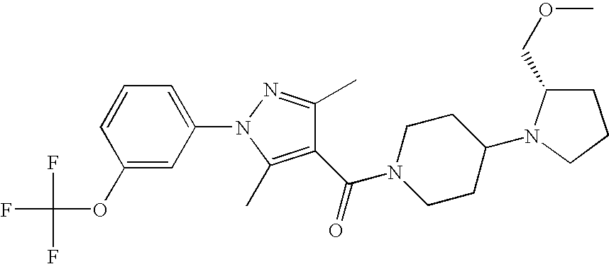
C1(C(=O)N2CCC(N3C(COC)CCC3)CC2)=C(C)N(C2=CC=CC(OC(F)(F)F)=C2)N=C1C
